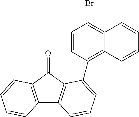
C12=C(C(=O)C3=C1C=CC=C3C1=C3C(=C(Br)C=C1)C=CC=C3)C=CC=C2
